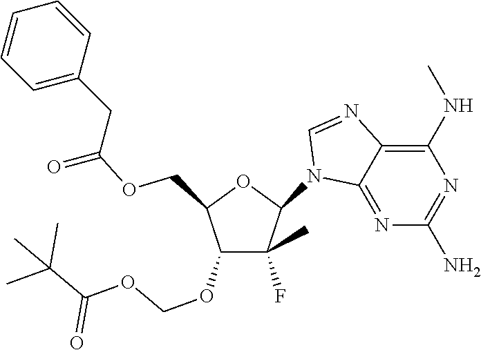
C1(N2C3=NC(N)=NC(NC)=C3N=C2)C(F)(C)C(OCOC(=O)C(C)(C)C)C(COC(=O)CC2=CC=CC=C2)O1
